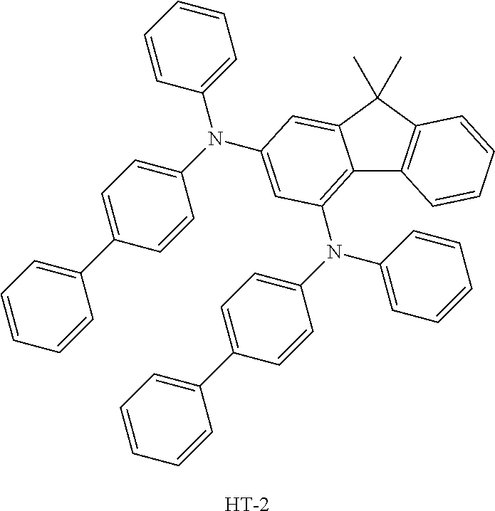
C12=C(N(C3=CC=C(C4=CC=CC=C4)C=C3)C3=CC=CC=C3)C=C(N(C3=CC=C(C4=CC=CC=C4)C=C3)C3=CC=CC=C3)C=C1C(C)(C)C1=C2C=CC=C1.[H]
